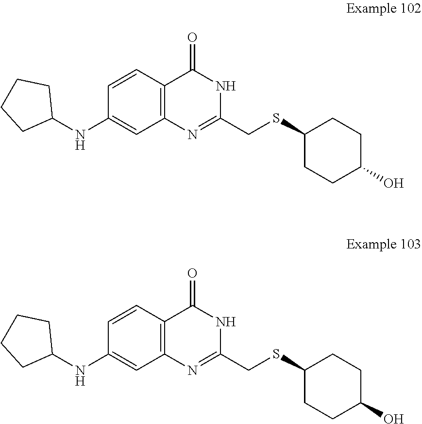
C1CCC(NC2=CC3=C(C=C2)C(=O)NC(CSC2CCC(O)CC2)=N3)C1.C1CCC(NC2=CC3=C(C=C2)C(=O)NC(CSC2CCC(O)CC2)=N3)C1
